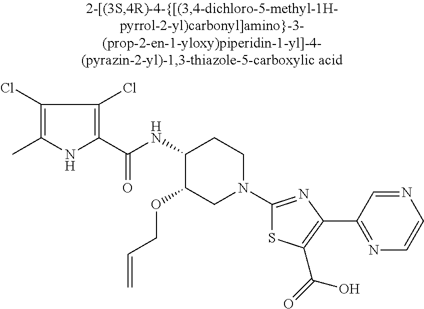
C1(NC(C2=C(Cl)C(Cl)=C(C)N2)=O)C(OCC=C)CN(C2=NC(C3=NC=CN=C3)=C(C(=O)O)S2)CC1
